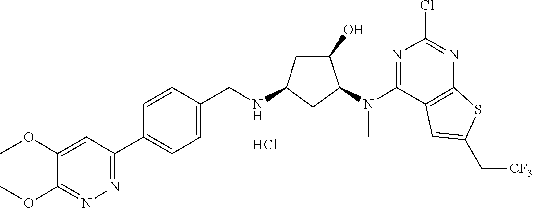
C1(C2=CC=C(CNC3CC(O)C(N(C4=NC(Cl)=NC5=C4C=C(C[CF3])S5)C)C3)C=C2)=NN=C(OC)C(OC)=C1.Cl
